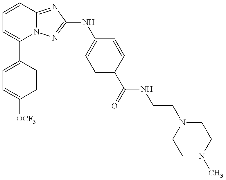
C1(C2=CC=C([OCF3])C=C2)=CC=CC2=NC(NC3=CC=C(C(=O)NCCN4CCN(C)CC4)C=C3)=NN12
